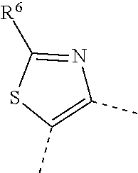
C1(C)=C(C)SC([R6])=N1
